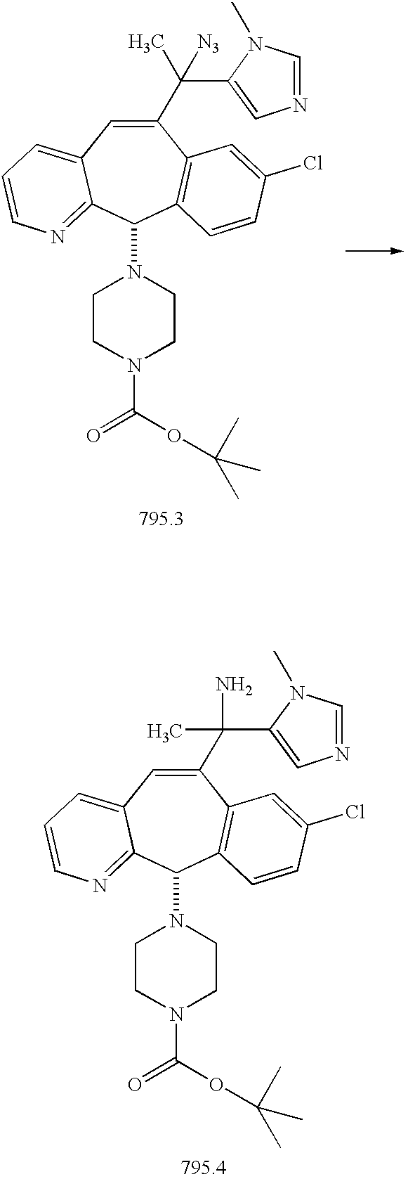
C1(C([N3])(C)C2=CN=CN2C)=CC2=CC=CN=C2C(N2CCN(C(OC(C)(C)C)=O)CC2)C2=C1C=C(Cl)C=C2.C1(C(N)(C)C2=CN=CN2C)=CC2=CC=CN=C2C(N2CCN(C(OC(C)(C)C)=O)CC2)C2=C1C=C(Cl)C=C2
